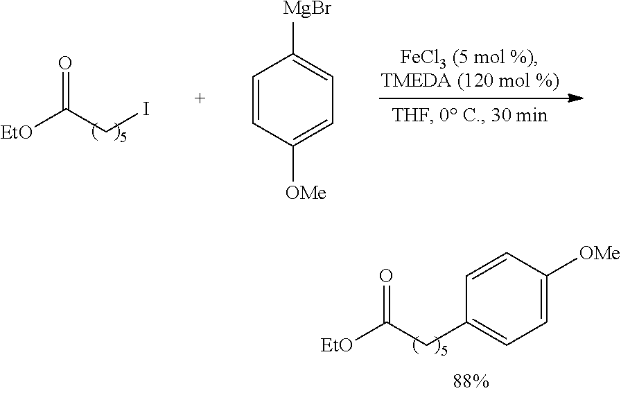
[EtO]C(CI)=O.C1=CC([OMe])=CC=C1[MgBr].[EtO]C(CC1=CC=C([OMe])C=C1)=O
